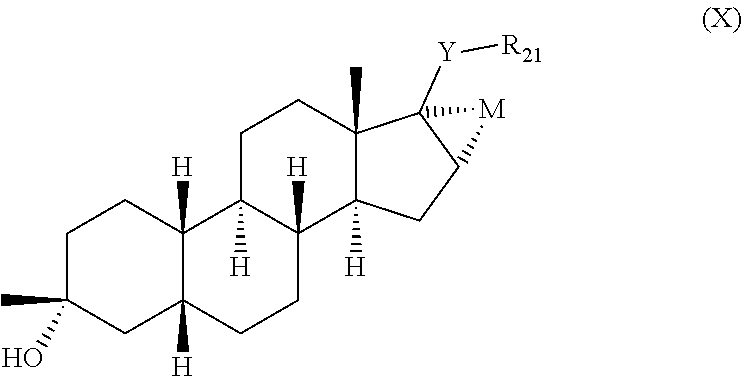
C1C2([H])C([H])(C3([H])C(C)(C1)C1([Y][R21])C(C3)[M]1)CCC1([H])C2([H])CCC(C)(O)C1
